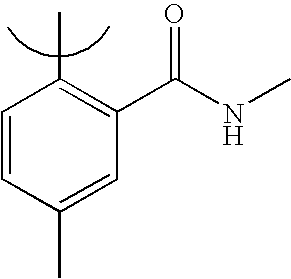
C1=C(C)C=CC(C)=C1C(NC)=O
